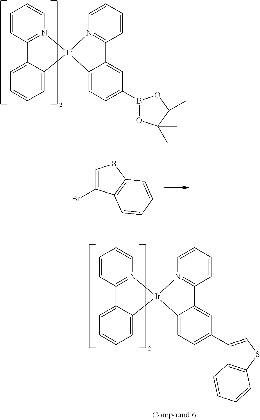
C1=CC2=N(C=C1)[Ir]1(C3=CC=CC=C23)N2=C(C=CC=C2)C2=CC(B3OC(C)(C)C(C)O3)=CC=C21.C1=C(Br)C2=C(S1)C=CC=C2.C1=CC2=N(C=C1)[Ir]1(C3=CC=CC=C23)N2=C(C=CC=C2)C2=CC(C3=CSC4=C3C=CC=C4)=CC=C21
